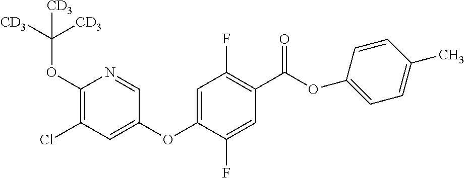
C1(OC([CD3])([CD3])[CD3])=C(Cl)C=C(OC2=CC(F)=C(C(=O)OC3=CC=C(C)C=C3)C=C2F)C=N1
